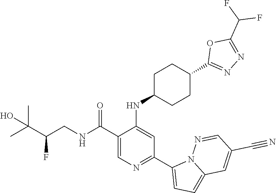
C1(C(NCC(C(C)(C)O)F)=O)=CN=C(C2=CC=C3N2N=CC(C#N)=C3)C=C1NC1CCC(C2=NN=C(C(F)F)O2)CC1
